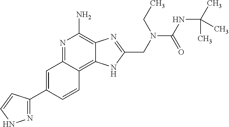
C1=C(C2=NNC=C2)C=CC2=C3C(=C(N)N=C12)N=C(CN(C(=O)NC(C)(C)C)CC)N3
